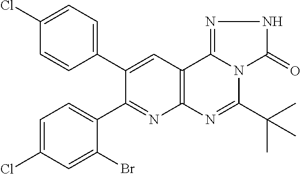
C1=C(Cl)C=C(Br)C(C2=NC3=C(C=C2C2=CC=C(Cl)C=C2)C2=NNC(=O)N2C(C(C)(C)C)=N3)=C1
